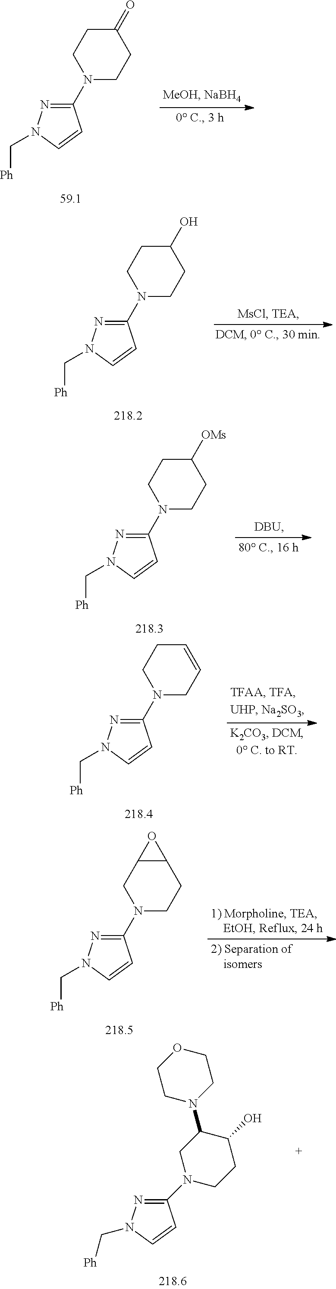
C1(=O)CCN(C2=NN(C[Ph])C=C2)CC1.C1(O)CCN(C2=NN(C[Ph])C=C2)CC1.C1([OMs])CCN(C2=NN(C[Ph])C=C2)CC1.C1=CCN(C2=NN(C[Ph])C=C2)CC1.C12C(CN(C3=NN(C[Ph])C=C3)CC1)O2.C1(N2CC(N3CCOCC3)C(O)CC2)=NN(C[Ph])C=C1
